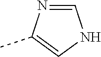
C1=NC(C)=CN1
